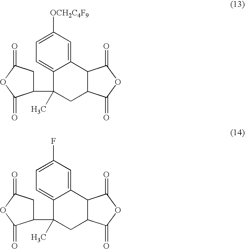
C1(C2(C)CC3C(C4=CC([OCH2C4F9])=CC=C24)C(=O)OC3=O)CC(=O)OC1=O.C1(C2(C)CC3C(C4=CC(F)=CC=C24)C(=O)OC3=O)CC(=O)OC1=O
